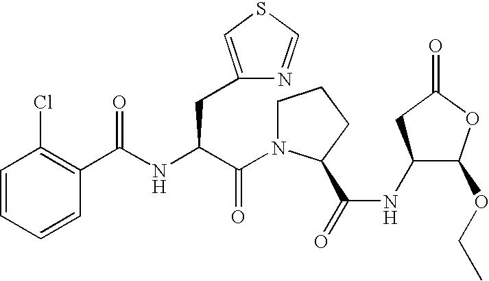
C1=CC=CC(Cl)=C1C(NC(C(N1CCCC1C(=O)NC1C(OCC)OC(=O)C1)=O)CC1=CSC=N1)=O
